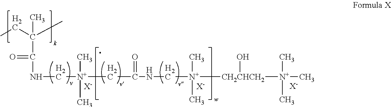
CCC(C)(C)C(=O)NC[N+](CC(=O)NC[N+]([CH2CHCH2](O)[N+](C)(C)C)(C)C)(C)C.[X-].[X-].[X-]
